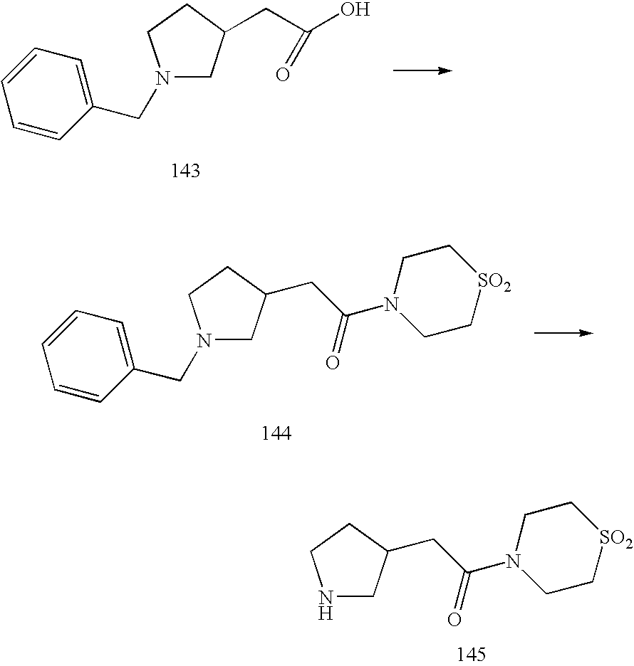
N1(CC2=CC=CC=C2)CC(CC(O)=O)CC1.N1(CC2=CC=CC=C2)CC(CC(N2CC[SO2]CC2)=O)CC1.N1CC(CC(N2CC[SO2]CC2)=O)CC1
